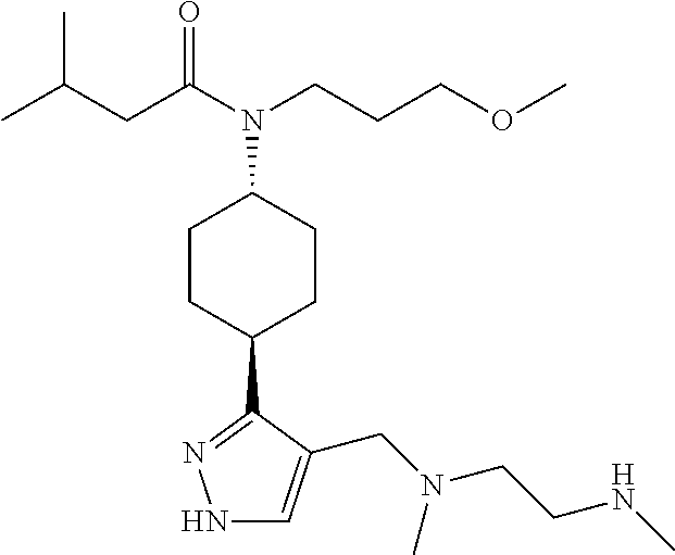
N1C=C(CN(CCNC)C)C(C2CCC(N(C(CC(C)C)=O)CCCOC)CC2)=N1
